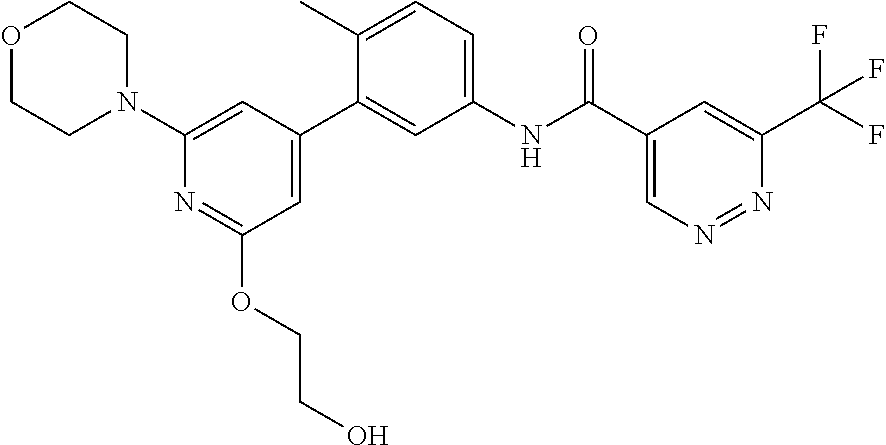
C1(C(NC2=CC=C(C)C(C3=CC(OCCO)=NC(N4CCOCC4)=C3)=C2)=O)=CN=NC(C(F)(F)F)=C1
